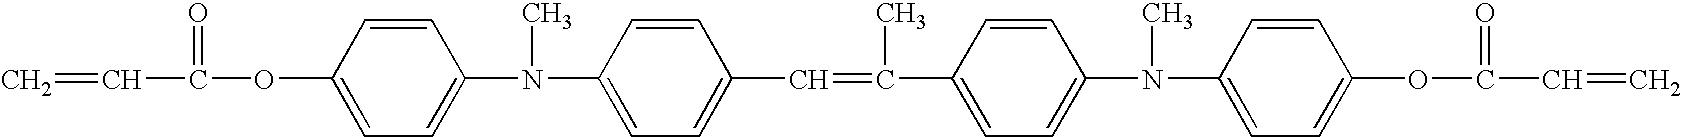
C=CC(=O)OC1=CC=C(N(C)C2=CC=C(C=C(C)C3=CC=C(N(C)C4=CC=C(OC(=O)C=C)C=C4)C=C3)C=C2)C=C1
